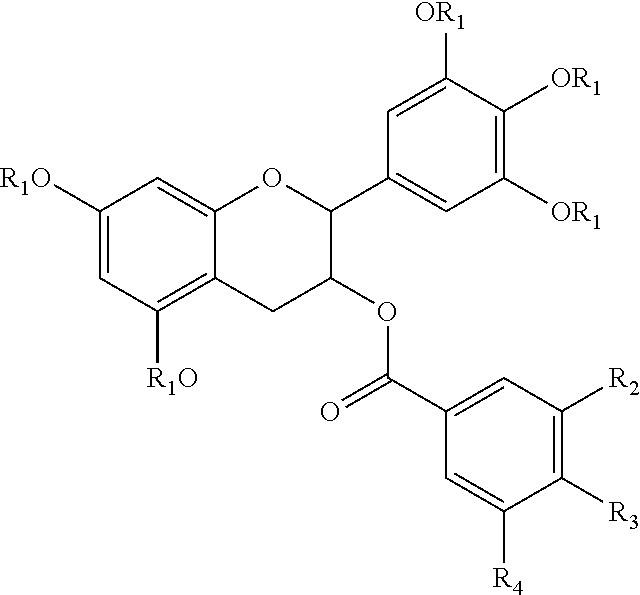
C1([R1O])=CC([R1O])=C2C(=C1)OC(C1=CC([OR1])=C([OR1])C([OR1])=C1)C(OC(C1=CC([R2])=C([R3])C([R4])=C1)=O)C2
